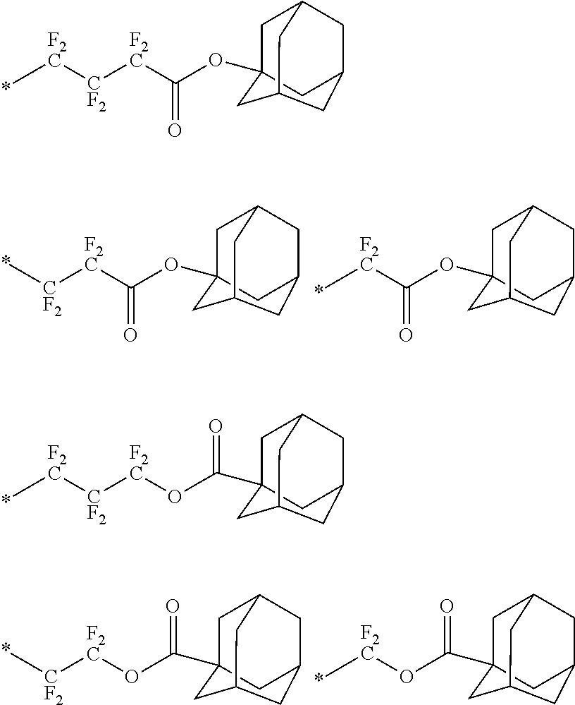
C[F2C][CF2][F2C]C(OC12CC3CC(CC(C1)C3)C2)=O.C[F2C][CF2][F2C]OC(C12CC3CC(CC(C1)C3)C2)=O.C[CF2][F2C]C(OC12CC3CC(CC(C1)C3)C2)=O.C[F2C]C(OC12CC3CC(CC(C1)C3)C2)=O.C[CF2][F2C]OC(C12CC3CC(CC(C1)C3)C2)=O.C[F2C]OC(C12CC3CC(CC(C1)C3)C2)=O
